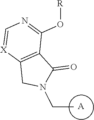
N1(CC)CC2=C(C(O[R])=NC=[X]2)C1=O.[A]
